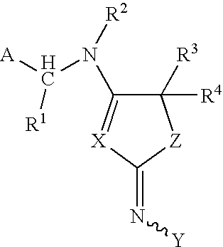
[A]C(N([R2])C1=[X]C(=N[Y])[Z]C1([R3])[R4])[R1]
